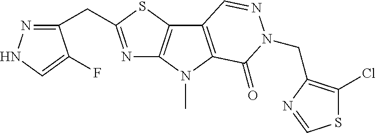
N1=C(CC2=NNC=C2F)SC2=C1N(C)C1=C2C=NN(CC2=C(Cl)SC=N2)C1=O
